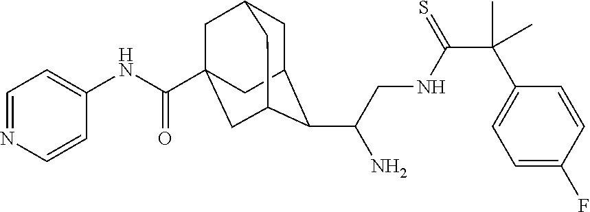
C1C2C(C(CNC(C(C3=CC=C(F)C=C3)(C)C)=S)N)C3CC(C(NC4=CC=NC=C4)=O)(CC1C3)C2
